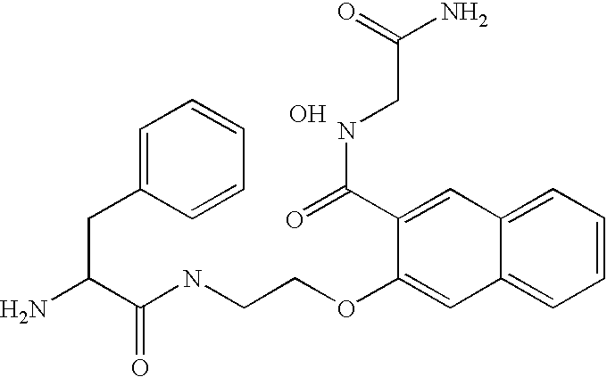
C(CC1=CC=CC=C1)(N)C(NCCOC1=CC2=CC=CC=C2C=C1C(=O)NCC(N)=O)=O.O
